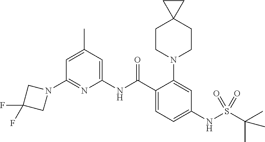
N1(C2=NC(NC(C3=CC=C(NS(C(C)(C)C)(=O)=O)C=C3N3CCC4(CC3)CC4)=O)=CC(C)=C2)CC(F)(F)C1
